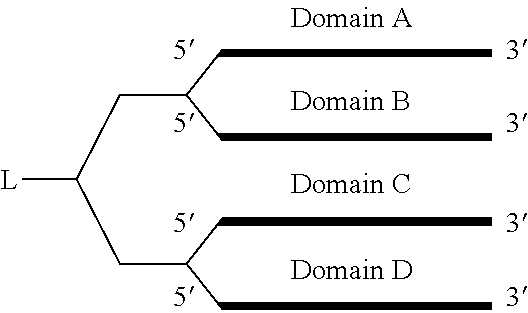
CCC(CC)CC(CC(CC)CC)[L]
